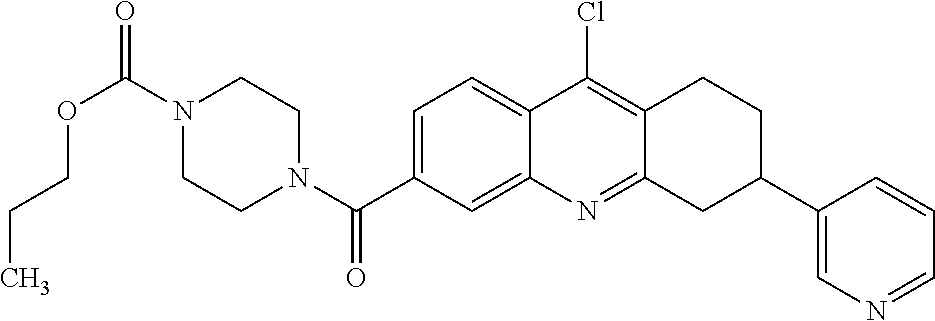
N1(C(OCCC)=O)CCN(C(=O)C2=CC=C3C(=C2)N=C2C(=C3Cl)CCC(C3=CN=CC=C3)C2)CC1
